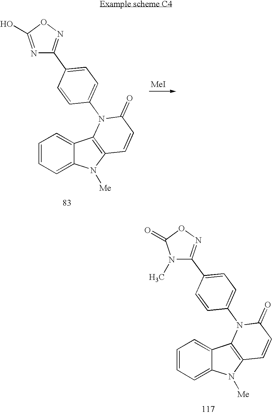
C1=CC=C2C(=C1)C1=C(N2[Me])C=CC(=O)N1C1=CC=C(C2=NOC(=O)N2C)C=C1.C1=CC=C2C(=C1)C1=C(N2[Me])C=CC(=O)N1C1=CC=C(C2=NOC(O)=N2)C=C1.[MeI]
